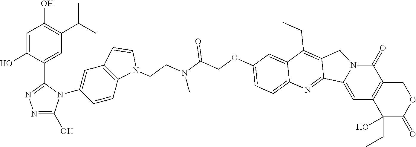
C1=C(C2=NN=C(O)N2C2=CC3=C(C=C2)N(CCN(C(COC2=CC=C4C(=C2)C(CC)=C2CN5C(=O)C6=C(C(CC)(O)C(=O)OC6)C=C5C2=N4)=O)C)C=C3)C(O)=CC(O)=C1C(C)C
